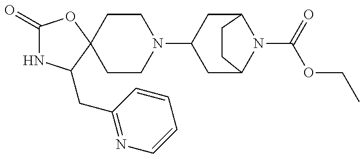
C1(=O)NC(CC2=NC=CC=C2)C2(O1)CCN(C1CC3N(C(=O)OCC)C(C1)CC3)CC2
